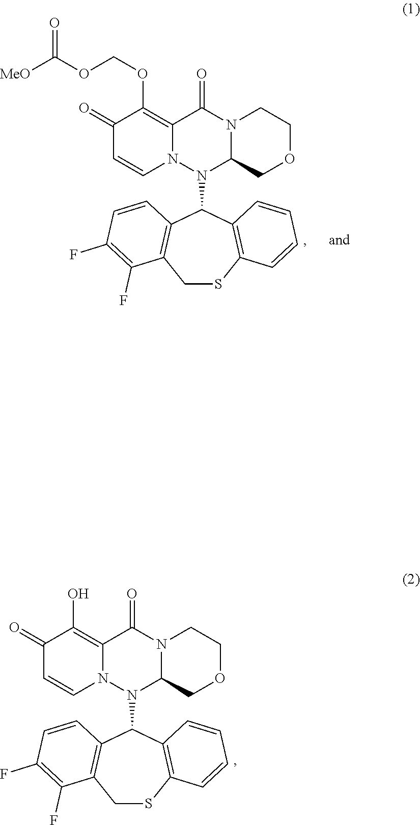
OC1=C2C(=O)N3CCOCC3N(C3C4=C(CSC5=C3C=CC=C5)C(F)=C(F)C=C4)N2C=CC1=O.O=C(OCOC1=C2C(=O)N3CCOCC3N(C3C4=C(CSC5=C3C=CC=C5)C(F)=C(F)C=C4)N2C=CC1=O)[MeO]
